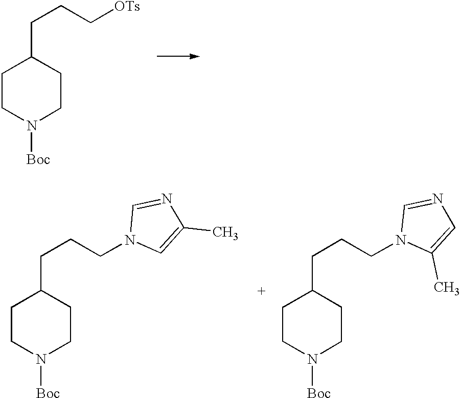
C1CN([Boc])CCC1CCC[OTs].C1CN([Boc])CCC1CCCN1C=C(C)N=C1.C1CN([Boc])CCC1CCCN1C(C)=CN=C1
